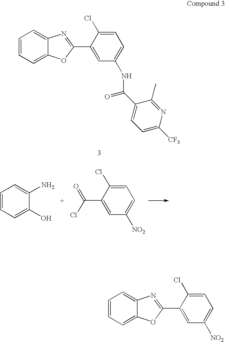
C1=CC=C(O)C(N)=C1.C1=C(Cl)C(C(Cl)=O)=CC([NO2])=C1.C1=CC=C2C(=C1)N=C(C1=CC(NC(=O)C3=CC=C([CF3])N=C3C)=CC=C1Cl)O2.C1=C(Cl)C(C2=NC3=CC=CC=C3O2)=CC([NO2])=C1
